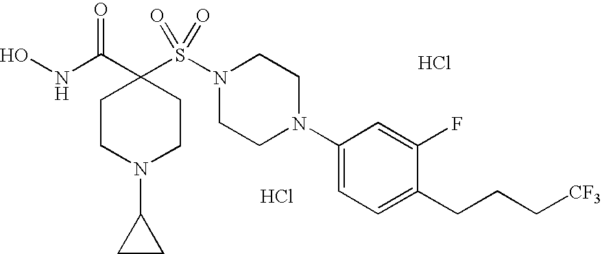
ONC(C1(S(N2CCN(C3=CC=C(CCC[CF3])C(F)=C3)CC2)(=O)=O)CCN(C2CC2)CC1)=O.Cl.Cl
